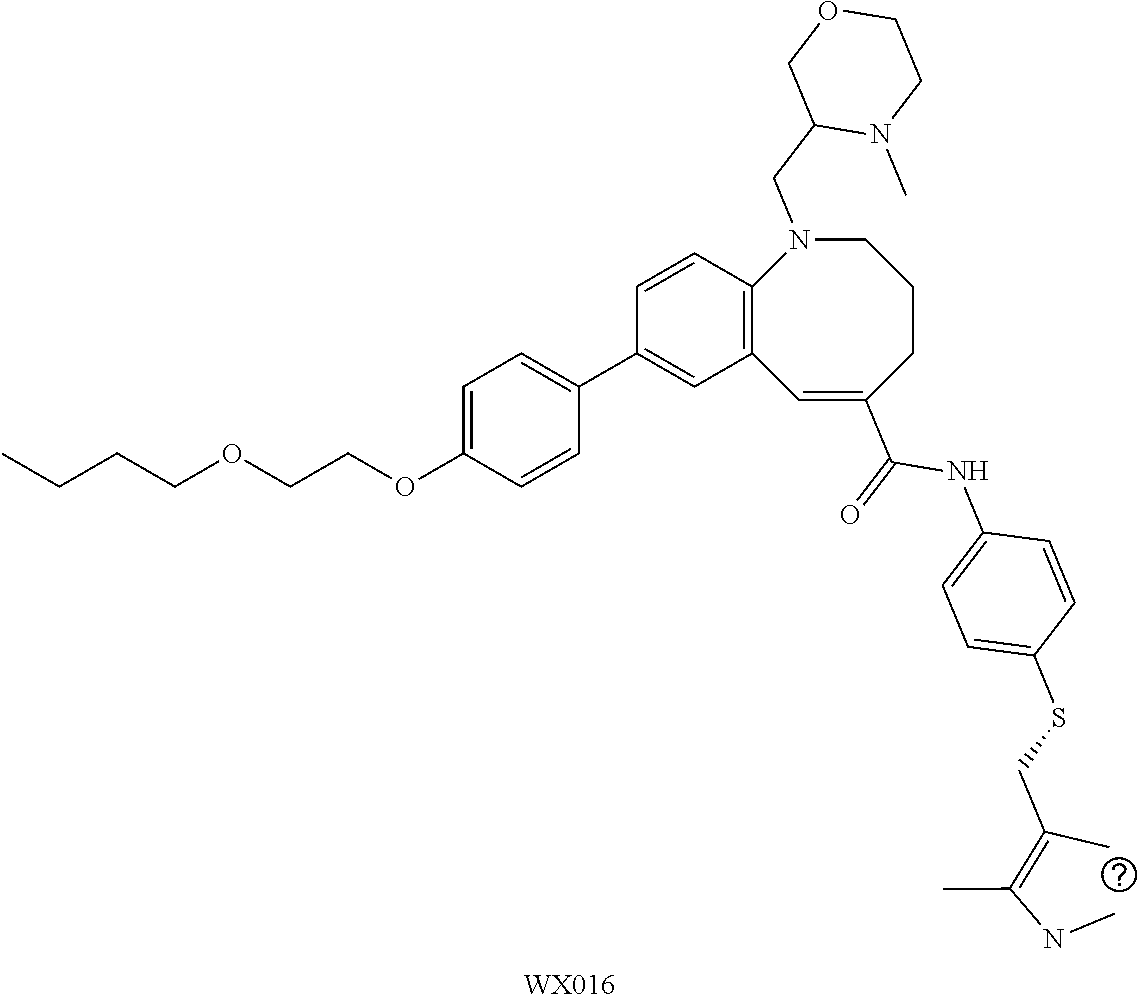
[WX016].CCCCOCCOC1=CC=C(C2=CC3=C(C=C2)N(CC2N(C)CCOC2)CCCC(C(=O)NC2=CC=C(SCC(=C(NC)C)C)C=C2)=C3)C=C1
